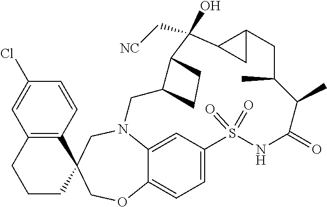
N12C3=CC(=CC=C3OCC3(C4=C(C=C(Cl)C=C4)CCC3)C1)S(=O)(=O)NC(=O)C(C)C(C)CC1C(C(O)(C[NC])C3C(C2)CC3)C1
